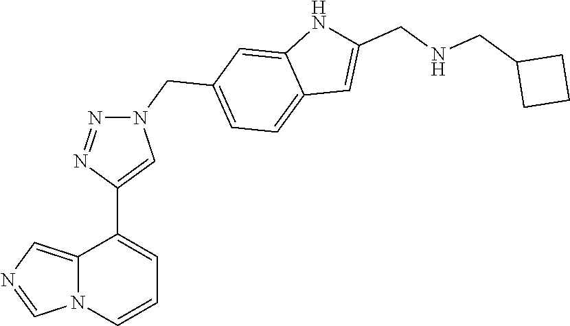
C12=CN=CN1C=CC=C2C1=CN(CC2=CC=C3C(=C2)NC(CNCC2CCC2)=C3)N=N1
